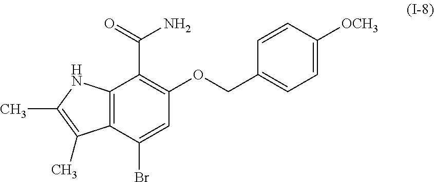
C1=C(Br)C2=C(C(C(N)=O)=C1OCC1=CC=C([OCH3])C=C1)NC(C)=C2C
